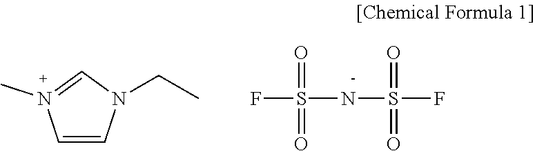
C1=CN(CC)C=N1C.FS(NS(F)(=O)=O)(=O)=O
